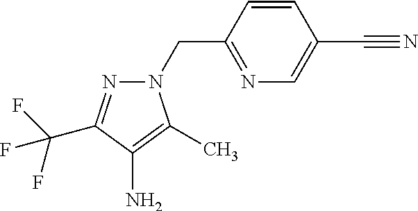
C1(CN2N=C(C(F)(F)F)C(N)=C2C)=NC=C(C#N)C=C1
